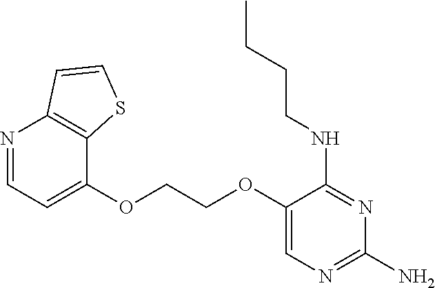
C(COC1=CN=C(N)N=C1NCCCC)OC1=CC=NC2=C1SC=C2
